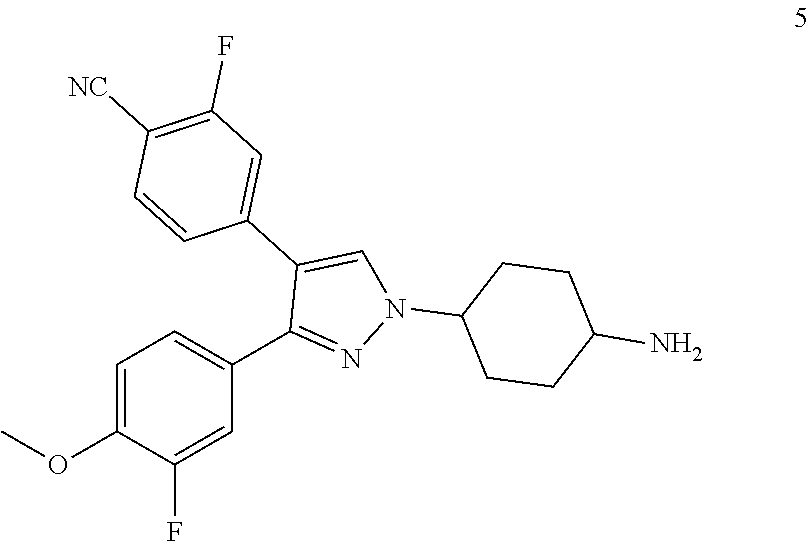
N1(C2CCC(N)CC2)N=C(C2=CC=C(OC)C(F)=C2)C(C2=CC(F)=C([NC])C=C2)=C1
